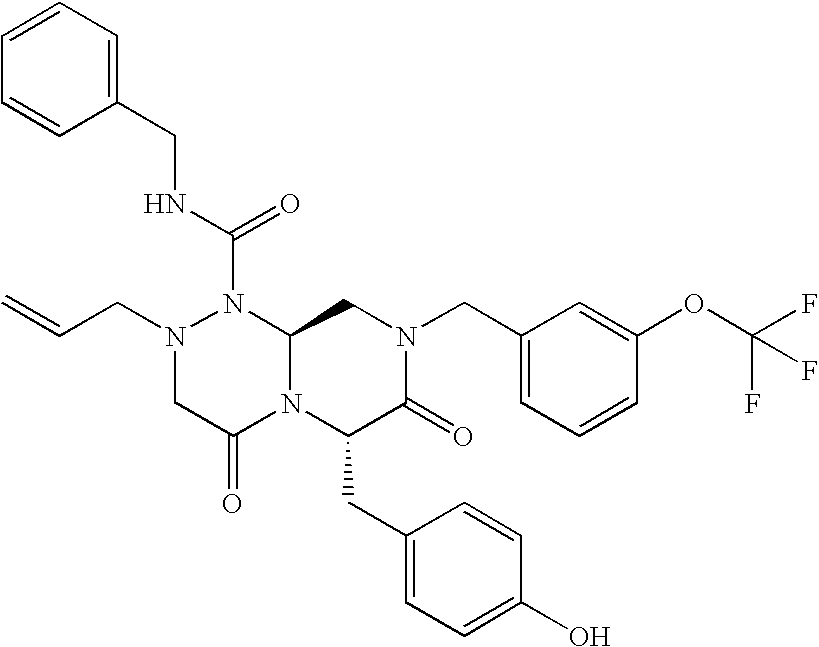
N(C(=O)N1N(CC=C)CC(=O)N2C1CN(CC1=CC=CC(OC(F)(F)F)=C1)C(=O)C2CC1=CC=C(O)C=C1)CC1=CC=CC=C1
